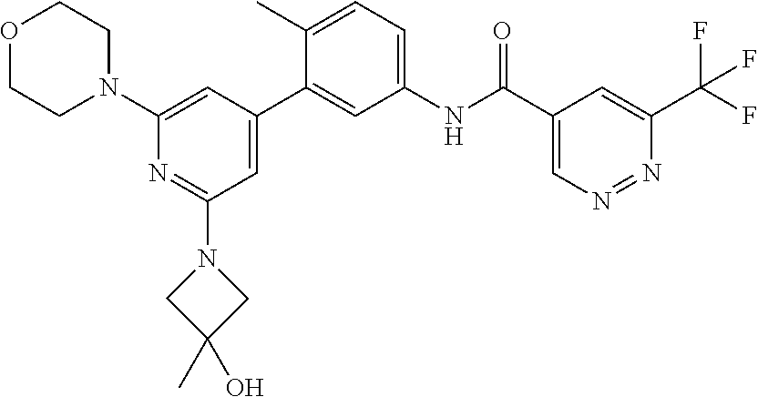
O1CCN(C2=CC(C3=CC(NC(C4=CN=NC(C(F)(F)F)=C4)=O)=CC=C3C)=CC(N3CC(C)(O)C3)=N2)CC1
